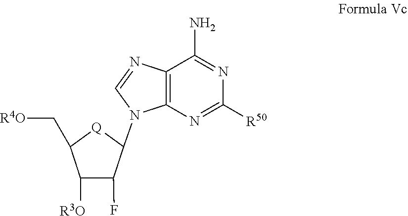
C1([R3O])C(F)C(N2C3=C(C(N)=NC([R50])=N3)N=C2)[Q]C1C[R4O]
